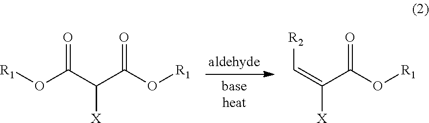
[R1]OC(C(C(O[R1])=O)[X])=O.C(=C(C(O[R1])=O)[X])[R2]
